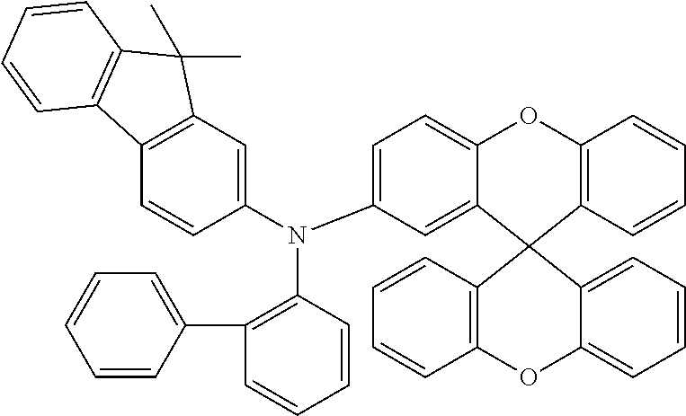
C1=C2C(=CC(N(C3=CC4=C(C=C3)C3=C(C4(C)C)C=CC=C3)C3=C(C4=CC=CC=C4)C=CC=C3)=C1)C1(C3=C(O2)C=CC=C3)C2=C(OC3=CC=CC=C13)C=CC=C2
